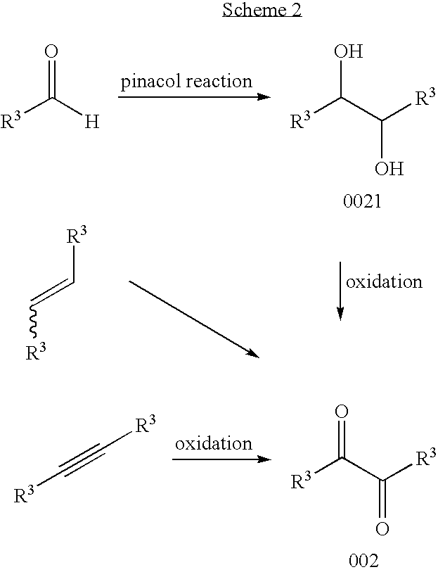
[R3]C(C([R3])O)O.[R3]C([H])=O.[R3]C=C[R3].[R3]C(C(=O)[R3])=O.[R3]C#C[R3]
